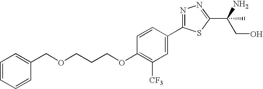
C1=CC=CC(COCCCOC2=C([CF3])C=C(C3=NN=C(C(C)(N)CO)S3)C=C2)=C1
